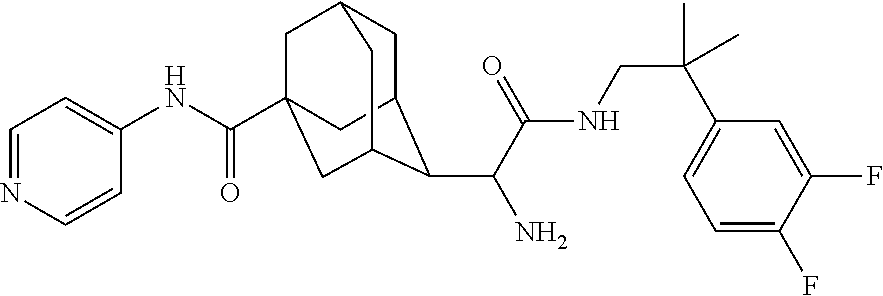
C1C2C(C(C(NCC(C3=CC=C(F)C(F)=C3)(C)C)=O)N)C3CC(C(NC4=CC=NC=C4)=O)(CC1C3)C2
